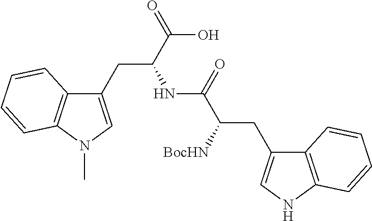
C1(CC(C(O)=O)NC(C([BocHN])CC2=CNC3=C2C=CC=C3)=O)=CN(C)C2=C1C=CC=C2
